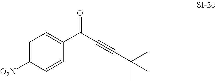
C1(C(C#CC(C)(C)C)=O)=CC=C([O2N])C=C1
